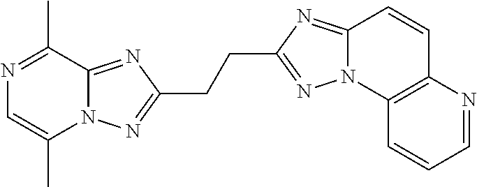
N1=C(C)C2=NC(CCC3=NN4C(=N3)C=CC3=C4C=CC=N3)=NN2C(C)=C1
